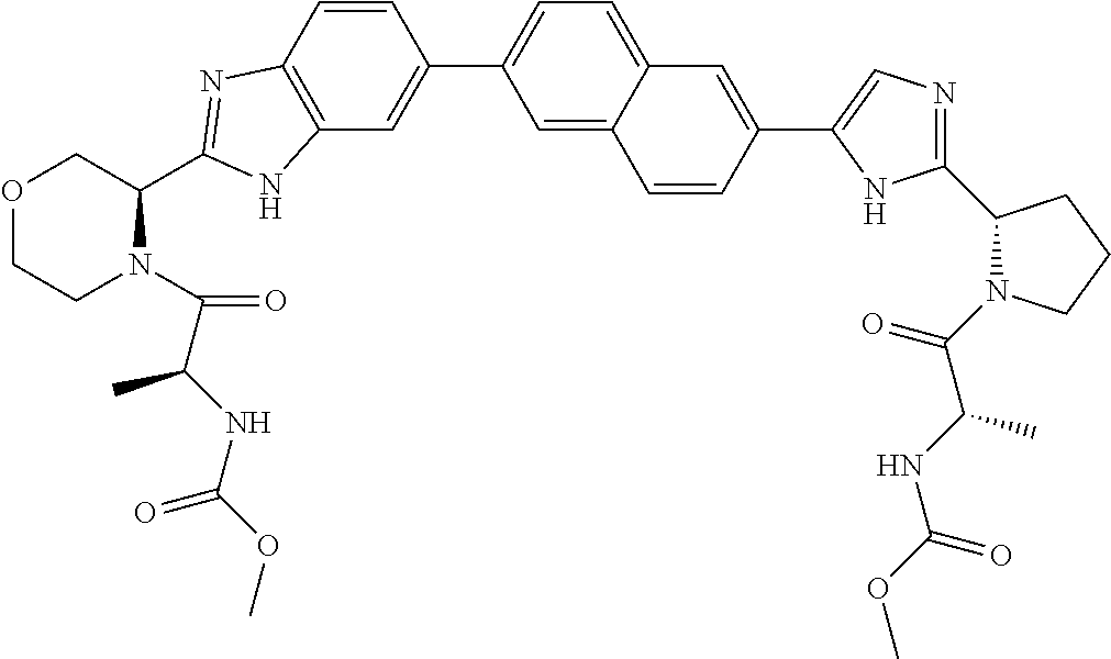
C12=C(C=CC(C3=CC=C4C(=C3)C=CC(C3=CN=C(C5N(C(C(NC(OC)=O)C)=O)CCC5)N3)=C4)=C1)N=C(C1COCCN1C(C(NC(OC)=O)C)=O)N2
